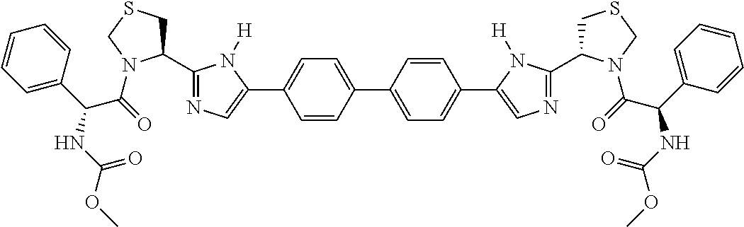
C1(C2=NC=C(C3=CC=C(C4=CC=C(C5=CN=C(C6CSCN6C(=O)C(C6=CC=CC=C6)NC(OC)=O)N5[H])C=C4)C=C3)N2[H])CSCN1C(=O)C(C1=CC=CC=C1)NC(OC)=O
